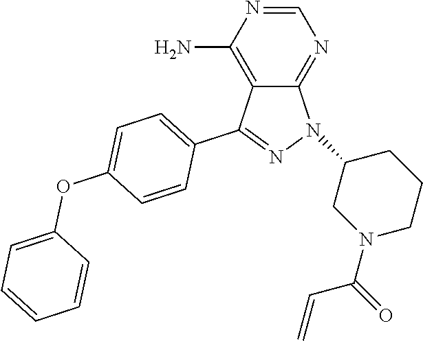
N1=CN=C2C(=C1N)C(C1=CC=C(OC3=CC=CC=C3)C=C1)=NN2C1CN(C(=O)C=C)CCC1
